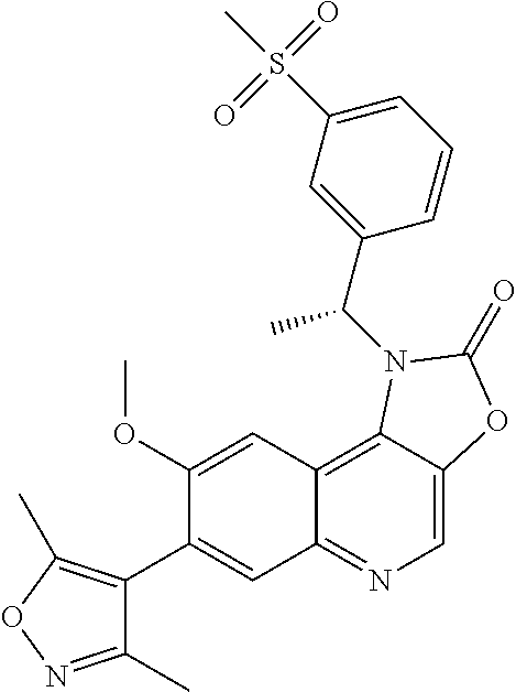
C1(C2=CC3=NC=C4C(=C3C=C2OC)N(C(C2=CC(S(C)(=O)=O)=CC=C2)C)C(=O)O4)=C(C)ON=C1C
